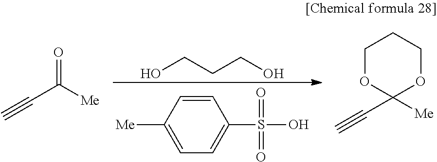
C#CC([Me])=O.OCCCO.C1([Me])=CC=C(S(O)(=O)=O)C=C1.C1OC([Me])(C#C)OCC1
